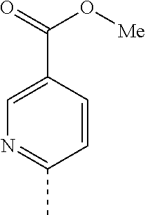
C1=C(C(O[Me])=O)C=CC(C)=N1
